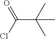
C(C(C)(C)C)(Cl)=O
